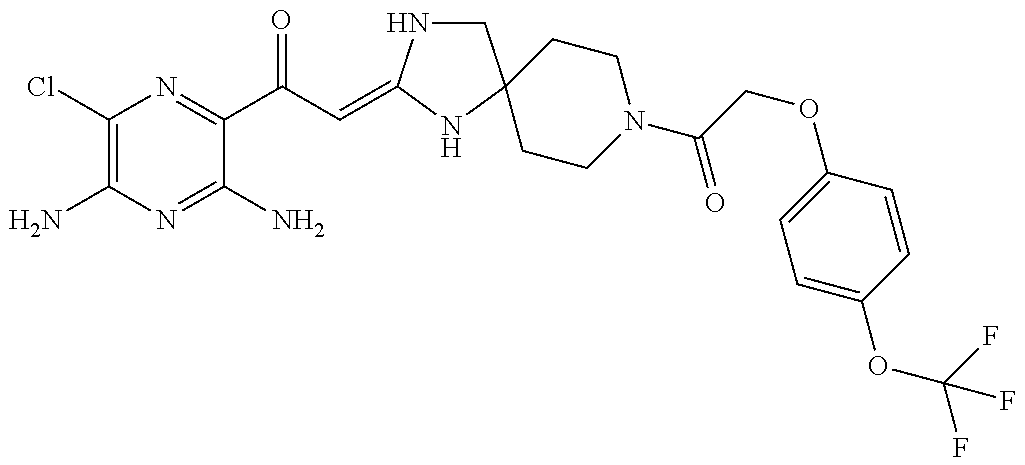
C1(Cl)=C(N)N=C(N)C(C(C=C2NCC3(N2)CCN(C(=O)COC2=CC=C(OC(F)(F)F)C=C2)CC3)=O)=N1
